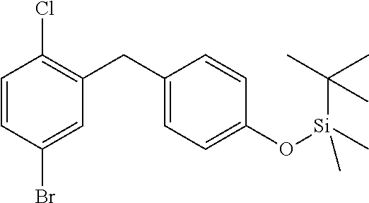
C1=CC(Br)=CC(CC2=CC=C(O[Si](C(C)(C)C)(C)C)C=C2)=C1Cl
